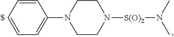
C1=CC=CC=C1N1CCN([S(O)2]N(C)C)CC1
